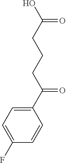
C1(C(CCCC(O)=O)=O)=CC=C(F)C=C1
